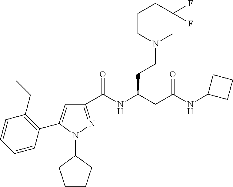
C1(C(NC(CC(NC2CCC2)=O)CCN2CC(F)(F)CCC2)=O)=NN(C2CCCC2)C(C2=C(CC)C=CC=C2)=C1
